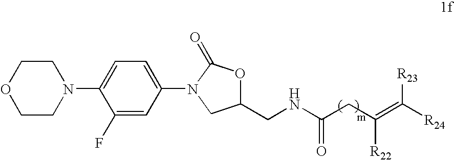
C1(F)=CC(N2CC(CNC(CC(=C([R24])[R23])[R22])=O)OC2=O)=CC=C1N1CCOCC1
